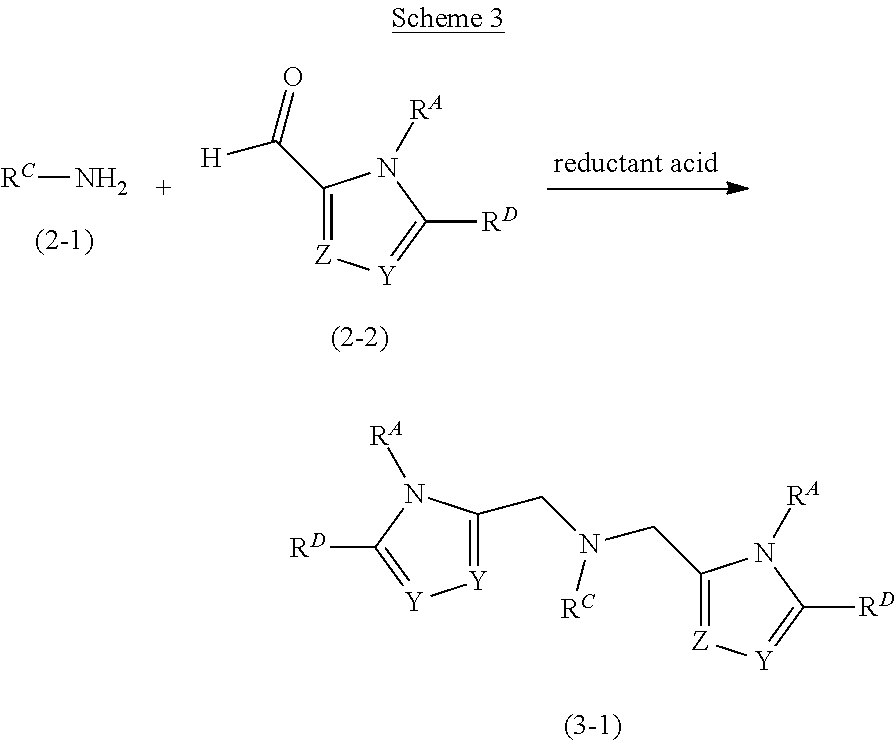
[RC]N.C1(C(=O)[H])=[Z][Y]=C([RD])N1[RA].C1(CN(CC2=[Y][Y]=C([RD])N2[RA])[RC])=[Z][Y]=C([RD])N1[RA]
